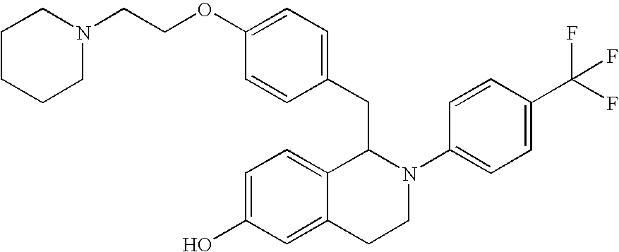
C1=C(OCCN2CCCCC2)C=CC(CC2C3=CC=C(O)C=C3CCN2C2=CC=C(C(F)(F)F)C=C2)=C1
